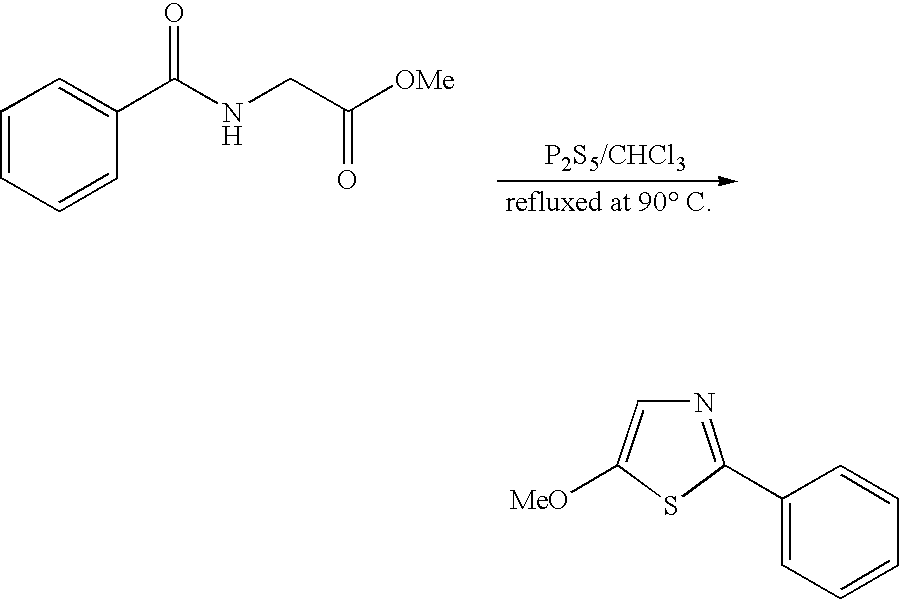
C1=CC=CC(C(NCC([OMe])=O)=O)=C1.N1=C(C2=CC=CC=C2)SC([MeO])=C1
